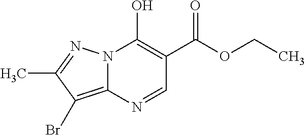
N12C(=C(Br)C(C)=N1)N=CC(C(=O)OCC)=C2O
